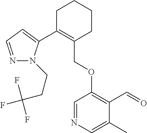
C1C(C2=CC=NN2CCC(F)(F)F)=C(COC2=C(C=O)C(C)=CN=C2)CCC1
